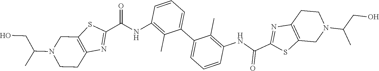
C1(C)=C(NC(C2=NC3=C(S2)CN(C(C)CO)CC3)=O)C=CC=C1C1=CC=CC(NC(C2=NC3=C(S2)CN(C(CO)C)CC3)=O)=C1C
